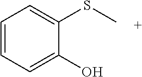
C1=CC=C(O)C(SC)=C1
